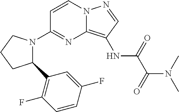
C1=CN2C(=C(NC(C(=O)N(C)C)=O)C=N2)N=C1N1C(C2=C(F)C=CC(F)=C2)CCC1
